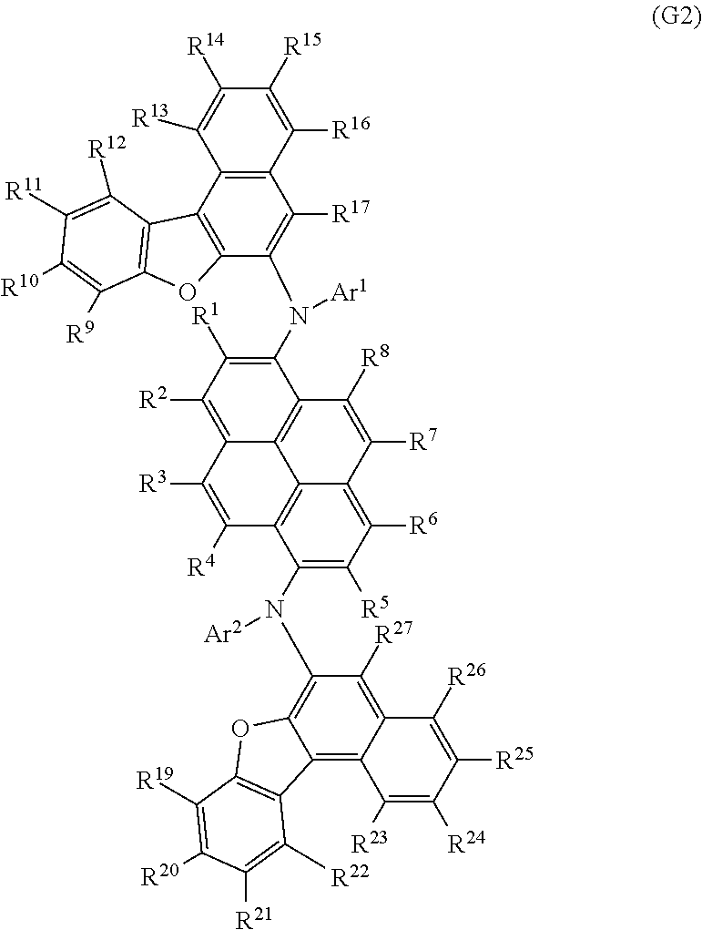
C1(N(C2=C([R17])C3=C(C4=C2OC2=C4C([R12])=C([R11])C([R10])=C2[R9])C([R13])=C([R14])C([R15])=C3[R16])[Ar1])=C([R1])C([R2])=C2C3=C1C([R8])=C([R7])C1=C([R6])C([R5])=C(N([Ar2])C4=C5C(=C6C(=C4[R27])C([R26])=C([R25])C([R24])=C6[R23])C4=C(O5)C([R19])=C([R20])C([R21])=C4[R22])C(=C31)C([R4])=C2[R3]
